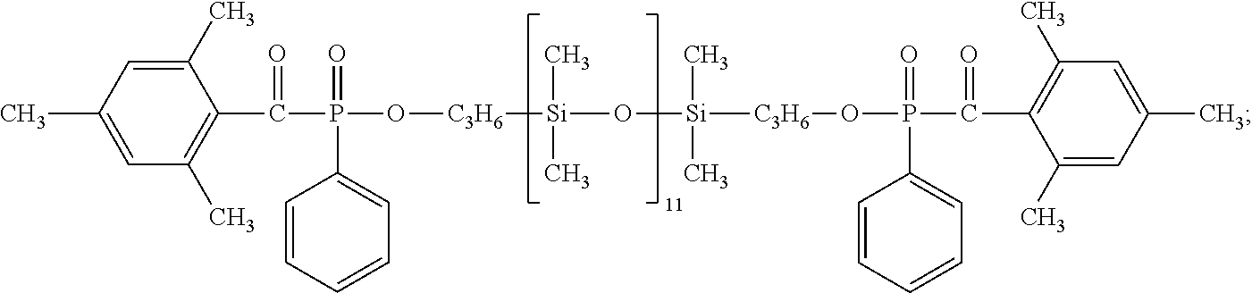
C1(C)=CC(C)=CC(C)=C1C(=O)P(=O)(O[C3H6][Si](C)(C)O[Si](C)(C)[C3H6]OP(=O)(C(=O)C1=C(C)C=C(C)C=C1C)C1=CC=CC=C1)C1=CC=CC=C1
